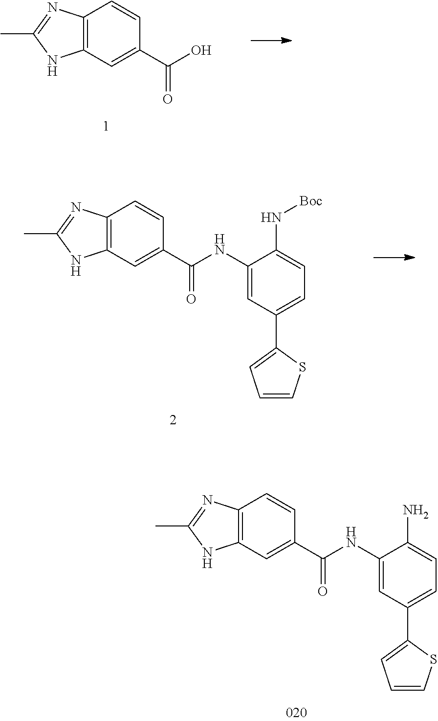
C12=C(C=C(C(O)=O)C=C1)NC(C)=N2.C12=C(C=C(C(NC3=CC(C4=CC=CS4)=CC=C3N[Boc])=O)C=C1)NC(C)=N2.C12=C(C=C(C(NC3=CC(C4=CC=CS4)=CC=C3N)=O)C=C1)NC(C)=N2
